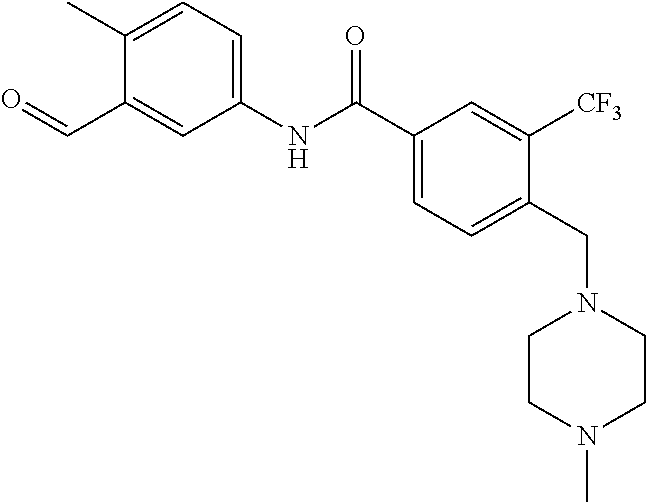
O=CC1=CC(NC(C2=CC=C(CN3CCN(C)CC3)C([CF3])=C2)=O)=CC=C1C
